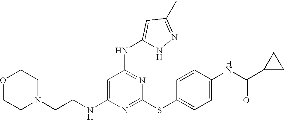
N(C1=CC(NC2=CC(C)=NN2)=NC(SC2=CC=C(NC(=O)C3CC3)C=C2)=N1)CCN1CCOCC1
